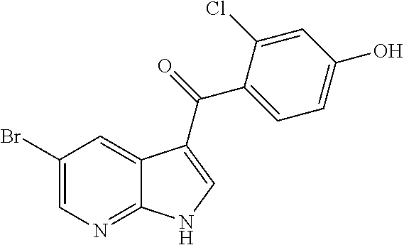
C1(Br)=CN=C2C(=C1)C(C(=O)C1=CC=C(O)C=C1Cl)=CN2
